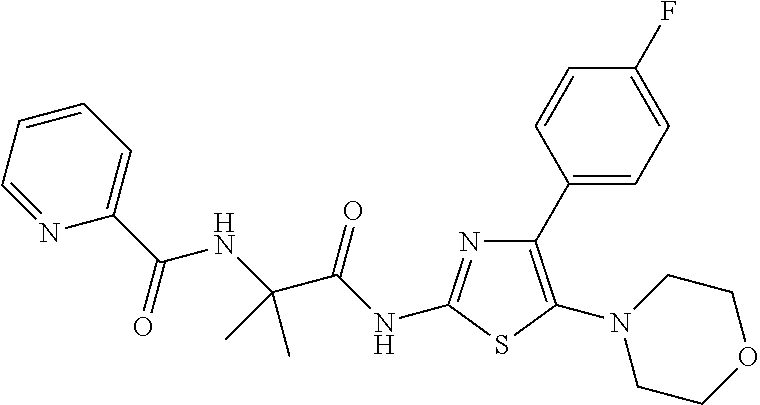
N1(C2=C(C3=CC=C(F)C=C3)N=C(NC(=O)C(NC(C3=CC=CC=N3)=O)(C)C)S2)CCOCC1
